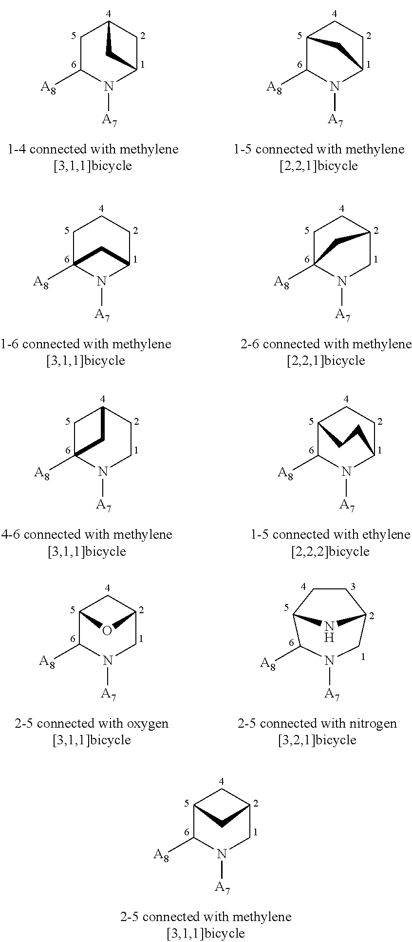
C1C([A8])N([A7])C2CC1C2.C12C([A8])N([A7])C(CC1)C2.C1C2([A8])N([A7])C(CC1)C2.C1C2([A8])N([A7])CC(C1)C2.C1C2([A8])N([A7])CCC1C2.C12C([A8])N([A7])C(CC1)CC2.C12C([A8])N([A7])CC(C1)O2.C1CC2C([A8])N([A7])CC1N2.C12C([A8])N([A7])CC(C1)C2
